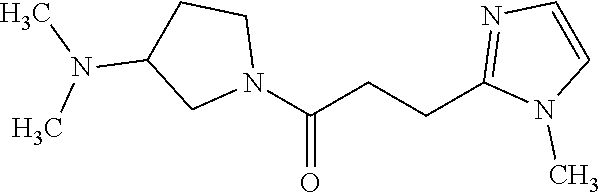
N1(C(CCC2=NC=CN2C)=O)CCC(N(C)C)C1
